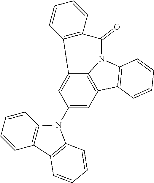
C12=CC(N3C4=C(C=CC=C4)C4=C3C=CC=C4)=CC3=C1N(C1=C3C=CC=C1)C(=O)C1=C2C=CC=C1
